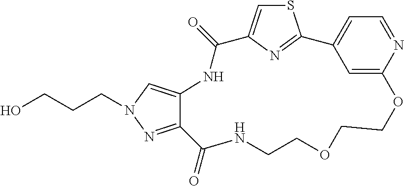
S1C=C2N=C1C1=CC=NC(=C1)OCCOCCNC(=O)C1=NN(CCCO)C=C1NC2=O
